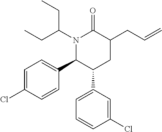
N1(C(CC)CC)C(C2=CC=C(Cl)C=C2)C(C2=CC=CC(Cl)=C2)CC(CC=C)C1=O
